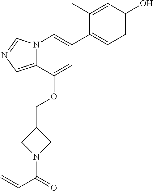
C1(C)=CC(O)=CC=C1C1=CN2C(=CN=C2)C(OCC2CN(C(=O)C=C)C2)=C1
